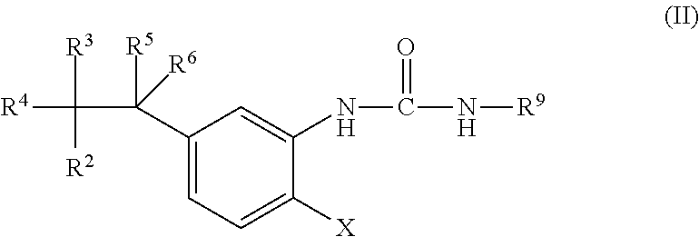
C1(C(C([R3])([R4])[R2])([R5])[R6])=CC=C([X])C(NC(N[R9])=O)=C1
